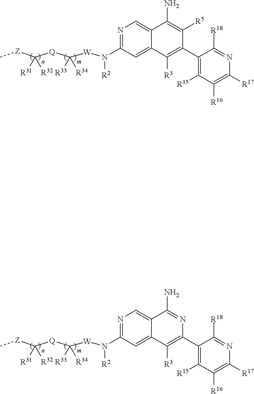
N(C1=NC=C2C(=C1)C([R3])=C(C1=C([R15])C([R16])=C([R17])N=C1[R18])C([R5])=C2N)([R2])[W]C([Q]C([Z]C)([R31])[R32])([R34])[R33].N(C1=NC=C2C(=C1)C([R3])=C(C1=C([R15])C([R16])=C([R17])N=C1[R18])N=C2N)([R2])[W]C([Q]C([Z]C)([R31])[R32])([R34])[R33]
